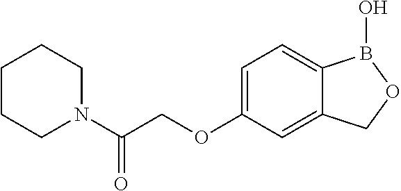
C1=C(OCC(N2CCCCC2)=O)C=C2C(=C1)B(O)OC2
